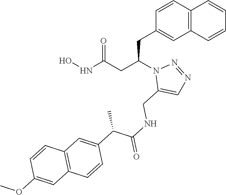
C1(CC(CC(NO)=O)N2C(CNC(=O)C(C3=CC4=C(C=C3)C=C(OC)C=C4)C)=CN=N2)=CC2=C(C=C1)C=CC=C2
